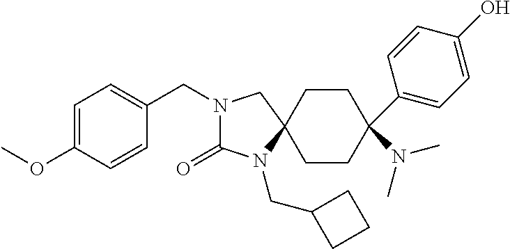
N1(CC2=CC=C(OC)C=C2)C(=O)N(CC2CCC2)C2(C1)CCC(N(C)C)(C1=CC=C(O)C=C1)CC2
